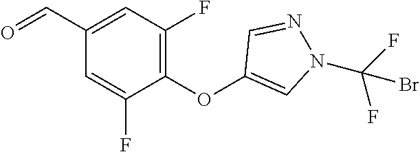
C1=C(F)C(OC2=CN(C(F)(F)Br)N=C2)=C(F)C=C1C=O
